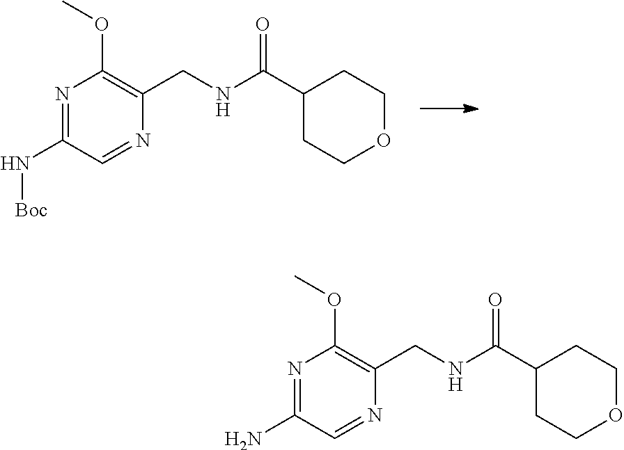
N1=C(N[Boc])C=NC(CNC(C2CCOCC2)=O)=C1OC.N1=C(N)C=NC(CNC(C2CCOCC2)=O)=C1OC
